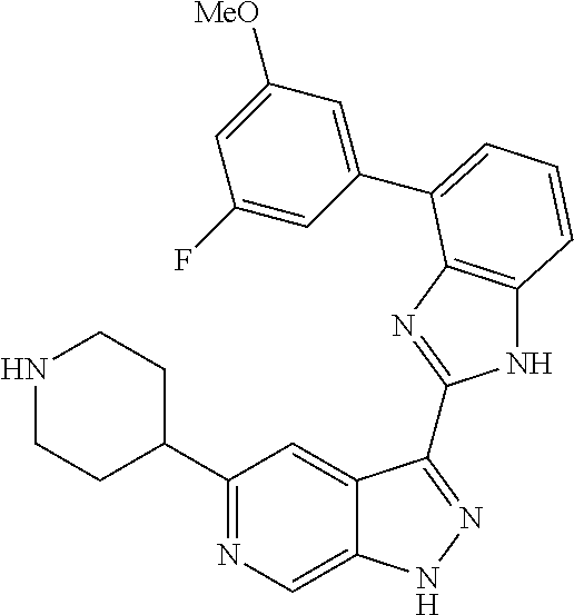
C1(C2=NC=C3C(=C2)C(C2=NC4=C(N2)C=CC=C4C2=CC([MeO])=CC(F)=C2)=NN3)CCNCC1
